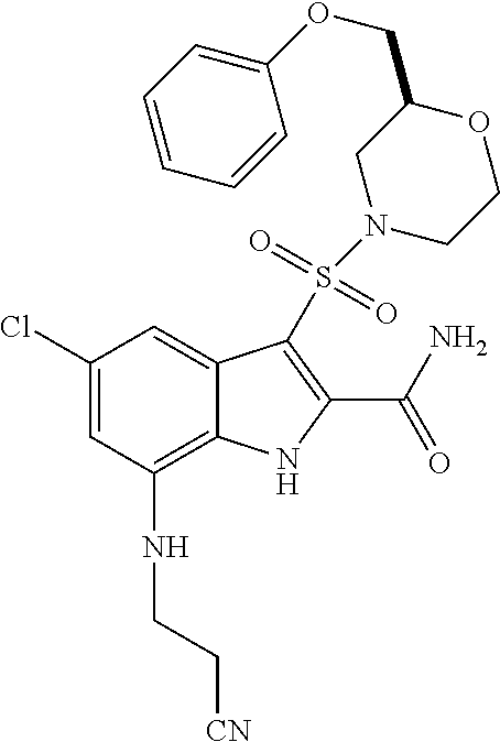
C1(Cl)=CC(NCC[CN])=C2C(=C1)C(S(=O)(=O)N1CCOC(COC3=CC=CC=C3)C1)=C(C(N)=O)N2
